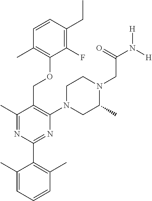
C1(F)=C(CC)C=CC(C)=C1OCC1=C(N2CC(C)N(CC(N([H])[H])=O)CC2)N=C(C2=C(C)C=CC=C2C)N=C1C
